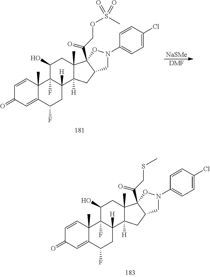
C1=CC2(C)C(=CC1=O)C(F)CC1([H])C2(F)C(O)CC2(C)C1([H])CC1C2(C(CSC)=O)ON(C2=CC=C(Cl)C=C2)C1.C1=CC2(C)C(=CC1=O)C(F)CC1([H])C2(F)C(O)CC2(C)C1([H])CC1C2(C(COS(=O)(C)=O)=O)ON(C2=CC=C(Cl)C=C2)C1.[NaSMe].[DMF]
